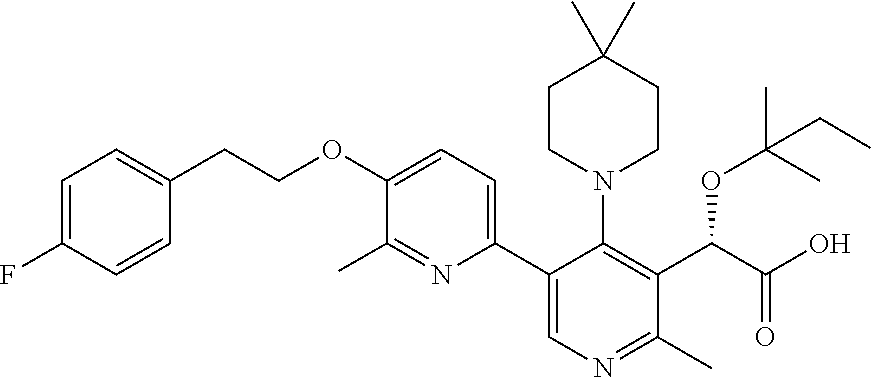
C1(C)=NC(C2=CN=C(C)C(C(C(O)=O)OC(CC)(C)C)=C2N2CCC(C)(C)CC2)=CC=C1OCCC1=CC=C(F)C=C1
